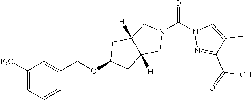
C1([F3C])=CC=CC(COC2CC3([H])C([H])(C2)CN(C(N2N=C(C(=O)O)C(C)=C2)=O)C3)=C1C
